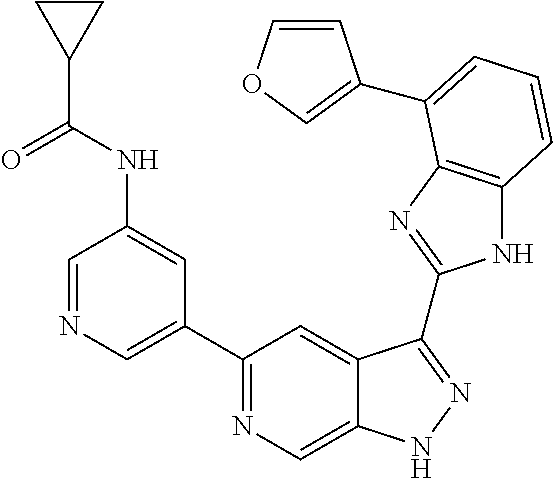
C1=NC=C(C2=NC=C3C(=C2)C(C2=NC4=C(N2)C=CC=C4C2=COC=C2)=NN3)C=C1NC(C1CC1)=O
